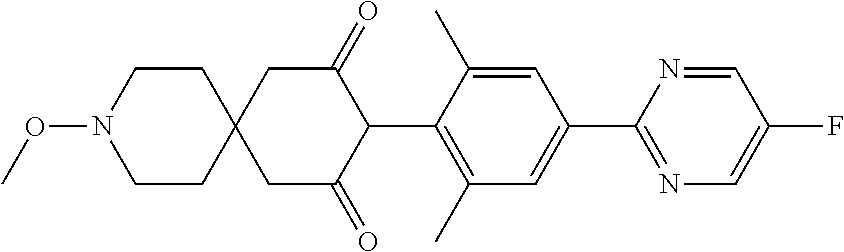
C1CC2(CCN1OC)CC(=O)C(C1=C(C)C=C(C3=NC=C(F)C=N3)C=C1C)C(=O)C2
